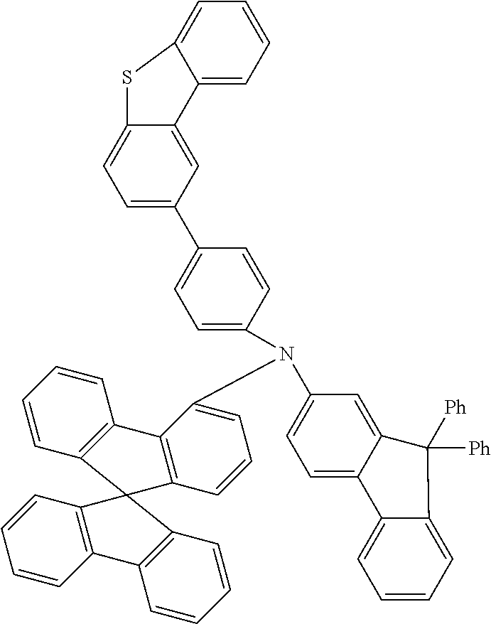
C1=CC2=C(C=C1)C1=C(C=CC=C1N(C1=CC=C3C(=C1)C([Ph])([Ph])C1=CC=CC=C31)C1=CC=C(C3=CC=C4C(=C3)C3=CC=CC=C3S4)C=C1)C21C2=C(C=CC=C2)C2=C1C=CC=C2
